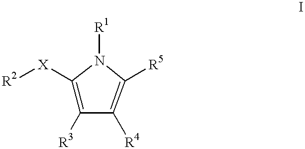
C1([X][R2])=C([R3])C([R4])=C([R5])N1[R1]
